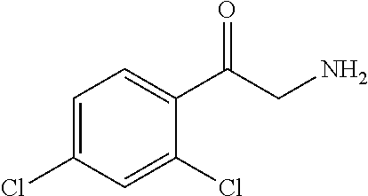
C1=C(Cl)C=C(Cl)C(C(CN)=O)=C1
